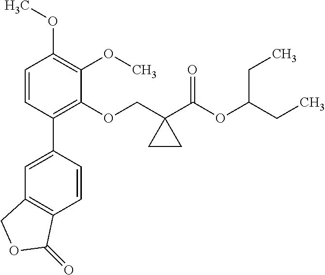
C1=CC(C2=CC3=C(C=C2)C(=O)OC3)=C(OCC2(C(=O)OC(CC)CC)CC2)C(OC)=C1OC
